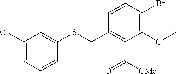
C1(Cl)=CC=CC(SCC2=C(C([OMe])=O)C(OC)=C(Br)C=C2)=C1
